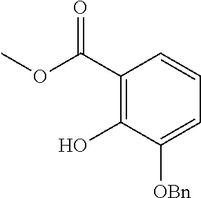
C1(C(OC)=O)=C(O)C([OBn])=CC=C1
